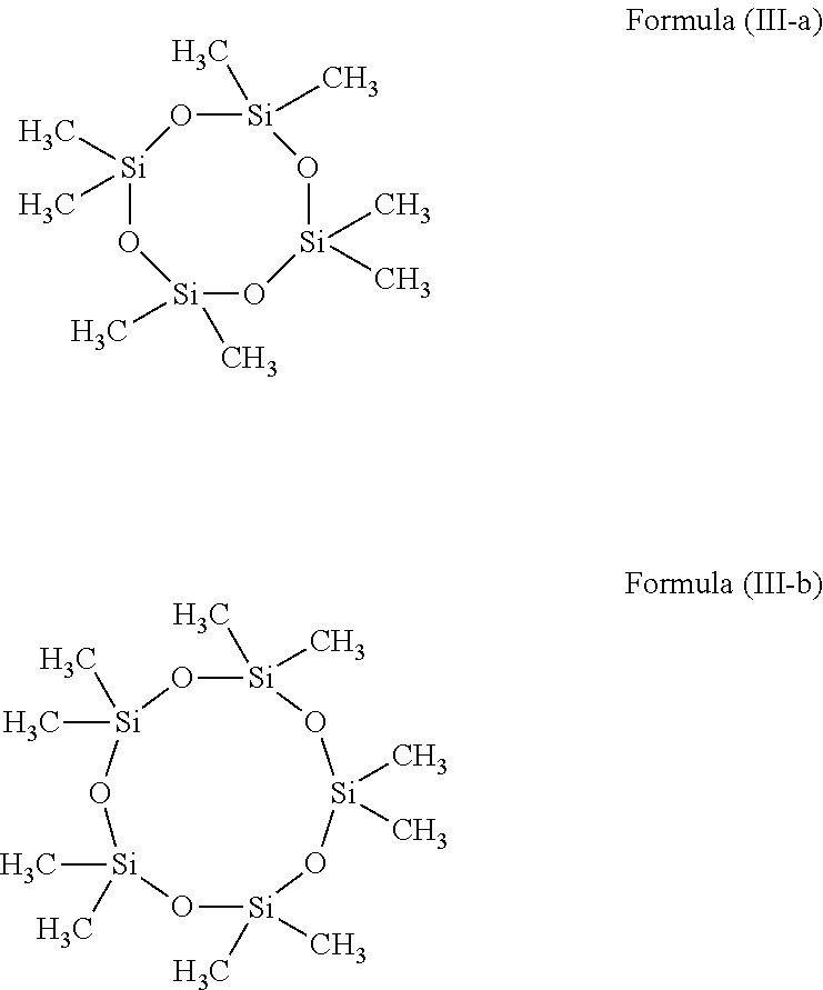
[Si]1(C)(C)O[Si](C)(C)O[Si](C)(C)O[Si](C)(C)O[Si](C)(C)O1.[Si]1(C)(C)O[Si](C)(C)O[Si](C)(C)O[Si](C)(C)O1
